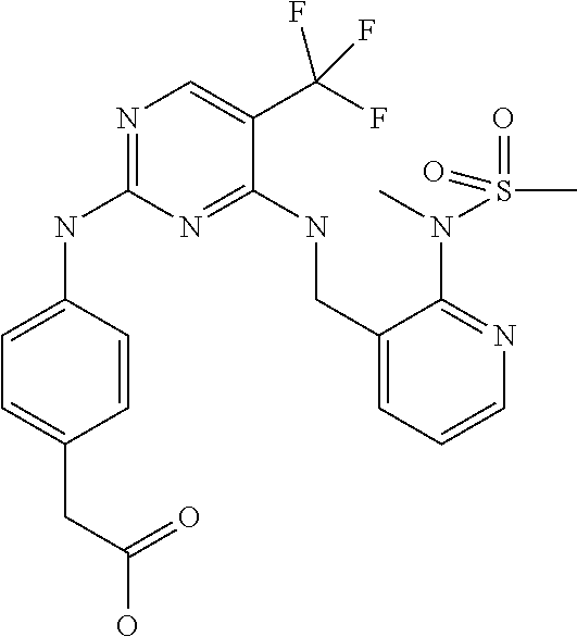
C1=C(NC2=NC=C(C(F)(F)F)C(NCC3=CC=CN=C3N(C)S(=O)(C)=O)=N2)C=CC(CC(O)=O)=C1
